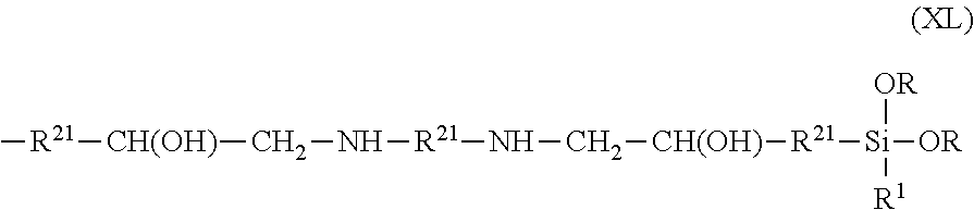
C[R21][CH(OH)]CN[R21]NC[CH(OH)][R21][Si]([OR])([OR])[R1]
